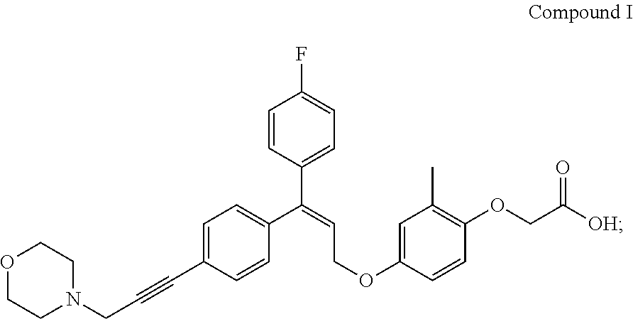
O1CCN(CC#CC2=CC=C(C(=CCOC3=CC(C)=C(OCC([OH])=O)C=C3)C3=CC=C(F)C=C3)C=C2)CC1
